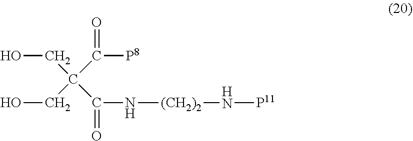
C(C(=O)[P8])(CO)(CO)C(=O)N[(CH2)2]N[P11]
